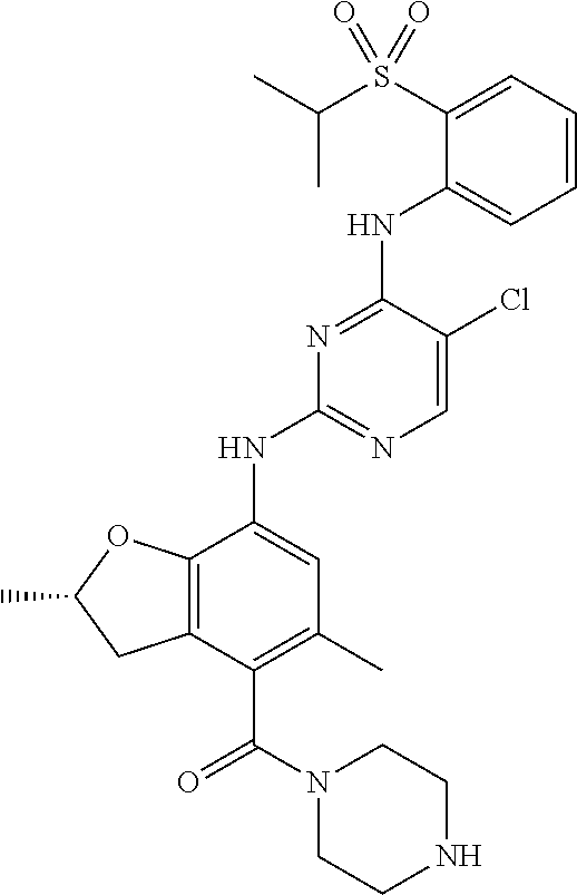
C1=CC=C(S(C(C)C)(=O)=O)C(NC2=NC(NC3=CC(C)=C(C(N4CCNCC4)=O)C4=C3OC(C)C4)=NC=C2Cl)=C1
